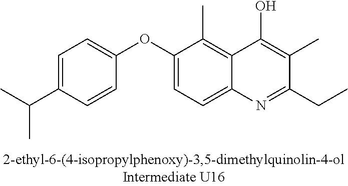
C1=C(C(C)C)C=CC(OC2=CC=C3C(=C2C)C(O)=C(C)C(CC)=N3)=C1
